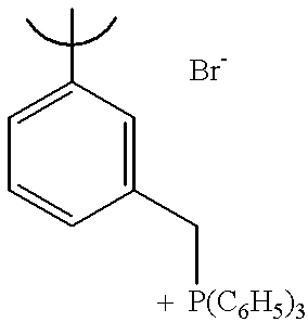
C1=C(C)C=C(C[P(C6H5)3])C=C1
